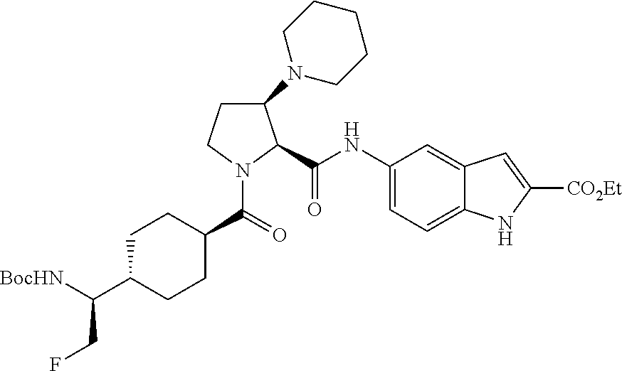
C1(N2CCCCC2)CCN(C(=O)C2CCC(C([BocHN])CF)CC2)C1C(NC1=CC=C2C(=C1)C=C([CO2Et])N2)=O
